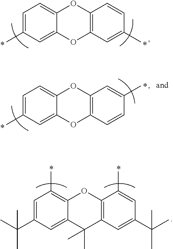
C1=C(C(C)(C)C)C=C2C(=C1C)OC1=C(C2(C)C)C=C(C(C)(C)C)C=C1C.C1=C(C)C=C2C(=C1)OC1=C(O2)C=C(C)C=C1.C1=C(C)C=C2C(=C1)OC1=C(O2)C=CC(C)=C1
